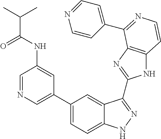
C1(C2=CN=CC(NC(=O)C(C)C)=C2)=CC=C2C(=C1)C(C1=NC3=C(N1)C=CN=C3C1=CC=NC=C1)=NN2
